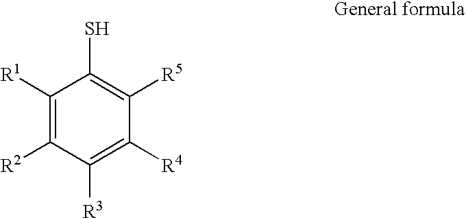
C1([R1])=C([R2])C([R3])=C([R4])C([R5])=C1S
